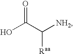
OC(C([NH2])[Raa])=O
